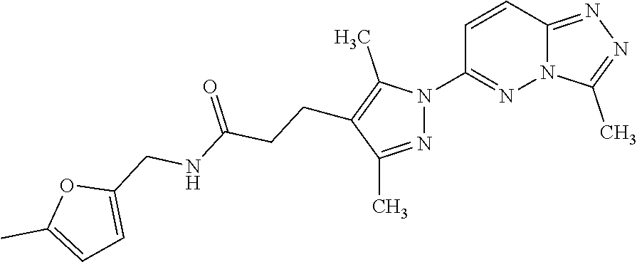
C12=NN=C(C)N1N=C(N1N=C(C)C(CCC(NCC3=CC=C(C)O3)=O)=C1C)C=C2
